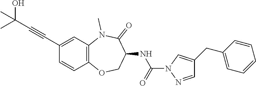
C1(C#CC(O)(C)C)=CC2=C(C=C1)OCC(NC(N1N=CC(CC3=CC=CC=C3)=C1)=O)C(=O)N2C
